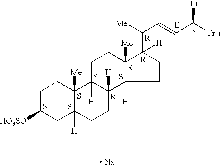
C1C([HO3SO])CC2([H])C([Me])(C1)C1([H])C([H])(CC2)C2([H])C([Me])(CC1)C(C([Me])C=CC([Pr-i])[Et])([H])CC2.S.S.S.[R].S.[R].[R].[R].[ Na].[R].S
